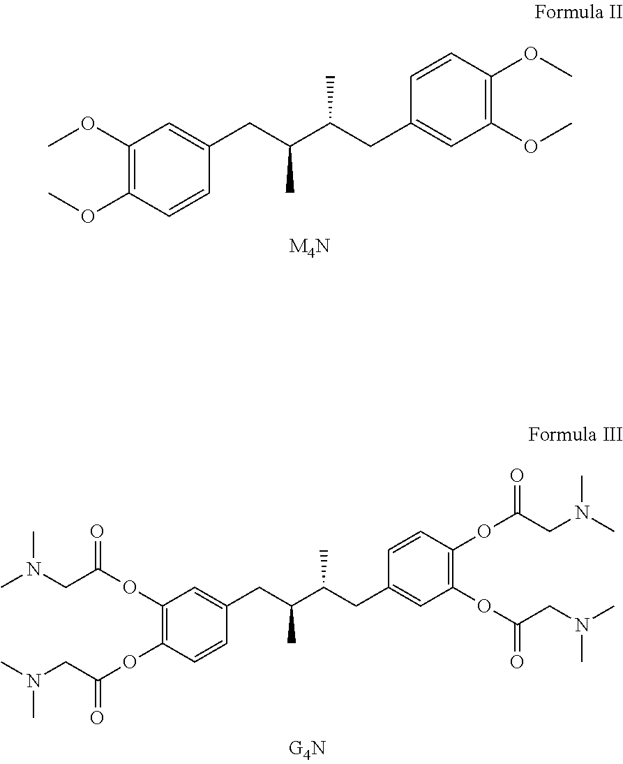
C1(OC)=C(OC)C=CC(CC(C(CC2=CC(OC)=C(OC)C=C2)C)C)=C1.C1(OC(CN(C)C)=O)=C(OC(CN(C)C)=O)C=CC(CC(C(CC2=CC(OC(CN(C)C)=O)=C(OC(CN(C)C)=O)C=C2)C)C)=C1
